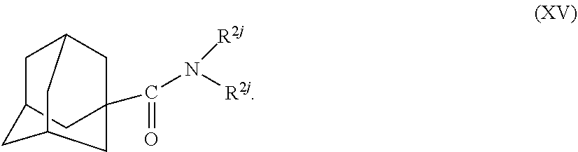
C1C2CC3(C(N([R2j])[R2j])=O)CC1CC(C3)C2
